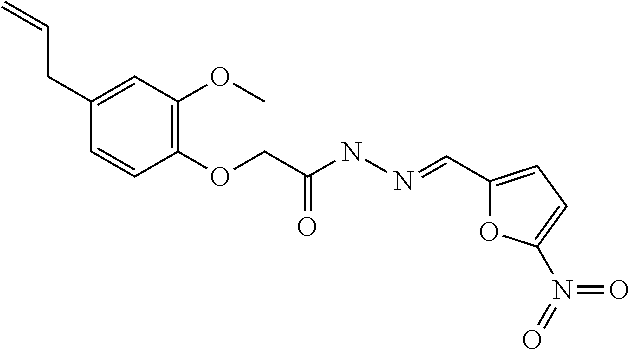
C1(CC=C)=CC(OC)=C(OCC(NN=CC2=CC=C(N(=O)=O)O2)=O)C=C1
